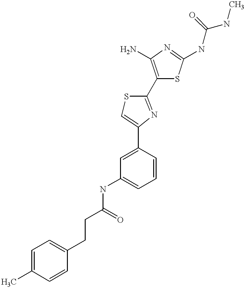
C(C(=O)NC1=CC=CC(C2=CSC(C3=C(N)N=C(NC(NC)=O)S3)=N2)=C1)CC1=CC=C(C)C=C1
